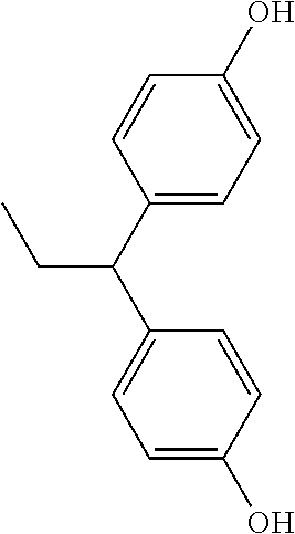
OC1=CC=C(C(CC)C2=CC=C(O)C=C2)C=C1
